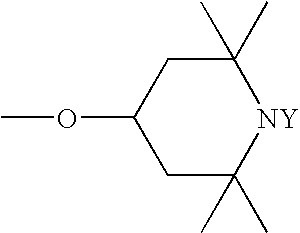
C1(C)(C)CC(OC)CC(C)(C)[NY]1
